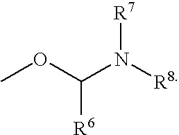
COC(N([R8])[R7])[R6]
